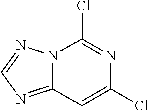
N12C(=NC=N1)C=C(Cl)N=C2Cl
